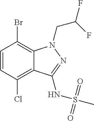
C1=CC(Cl)=C2C(=C1Br)N(CC(F)F)N=C2NS(=O)(=O)C
